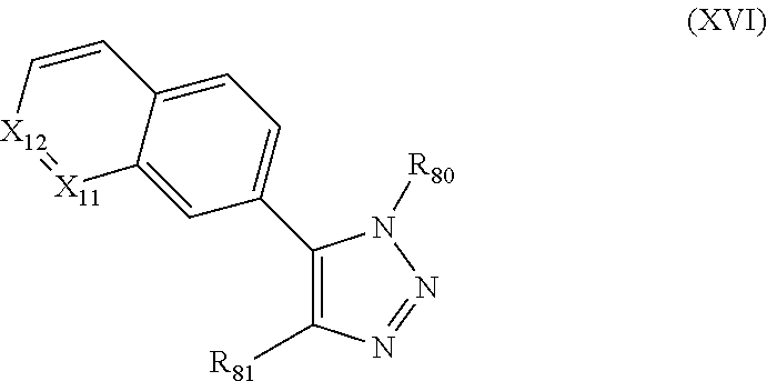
C1(C2=CC=C3C(=C2)[X11]=[X12]C=C3)=C([R81])N=NN1[R80]
